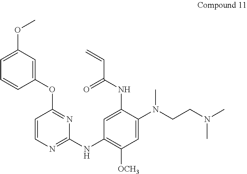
C1=C(OC)C=C(OC2=NC(NC3=C([OCH3])C=C(N(CCN(C)C)C)C(NC(=O)C=C)=C3)=NC=C2)C=C1
